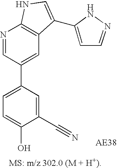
C1=C(C2=CC3=C(N=C2)NC=C3C2=CC=NN2)C=C(C#N)C(O)=C1
